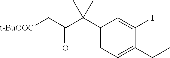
C1(C(C(C[t-BuOOC])=O)(C)C)=CC=C(CC)C(I)=C1
